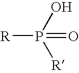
[R]P(O)([R])=O
